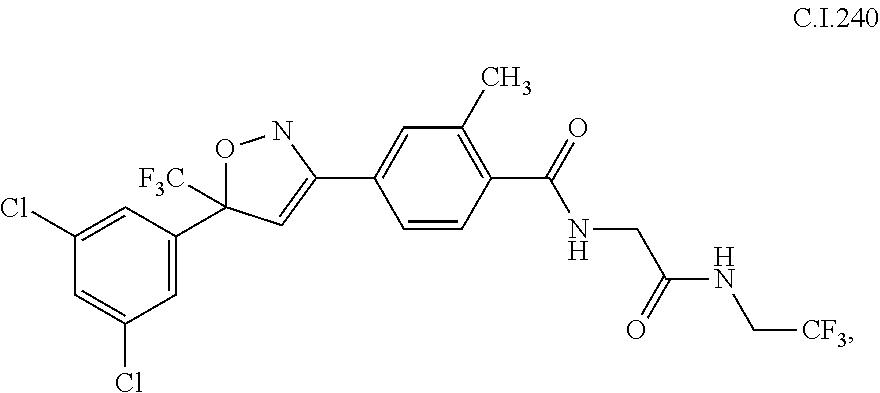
C1(Cl)=CC(C2([F3C])ONC(C3=CC(C)=C(C(NCC(=O)NC[CF3])=O)C=C3)=C2)=CC(Cl)=C1
